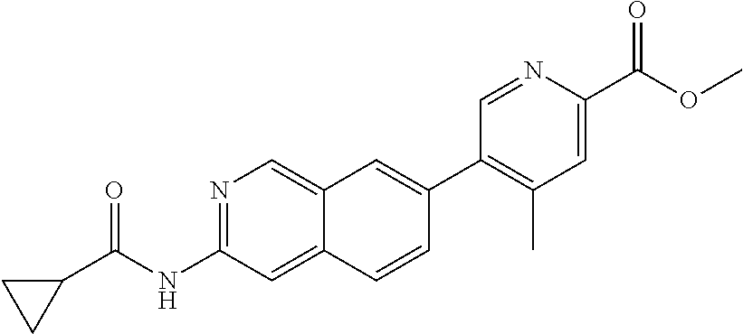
N1=C(NC(C2CC2)=O)C=C2C(=C1)C=C(C1=C(C)C=C(C(OC)=O)N=C1)C=C2
